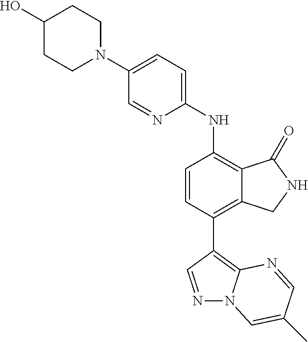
N1(C2=CC=C(NC3=C4C(=C(C5=C6N(N=C5)C=C(C)C=N6)C=C3)CNC4=O)N=C2)CCC(O)CC1
